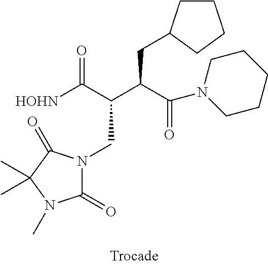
C1CC(CC(C(C([HOHN])=O)CN2C(=O)N(C)C(C)(C)C2=O)C(N2CCCCC2)=O)CC1
